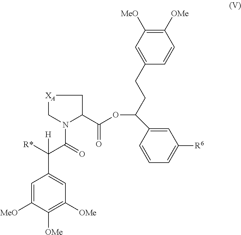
C1=C([MeO])C([OMe])=C([OMe])C=C1C(C(N1C(C(=O)OC(C2=CC([R6])=CC=C2)CCC2=CC([MeO])=C([OMe])C=C2)C[XA]C1)=O)([R*])[H]
